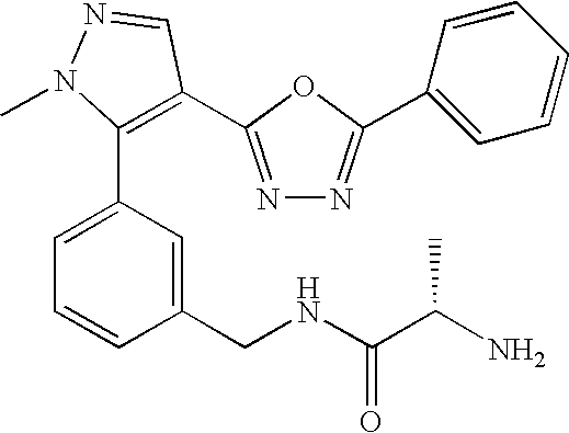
C1=C(C2=C(C3=NN=C(C4=CC=CC=C4)O3)C=NN2C)C=C(CNC(C(N)C)=O)C=C1
